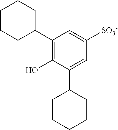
C1(O)=C(C2CCCCC2)C=C([SO3-])C=C1C1CCCCC1
